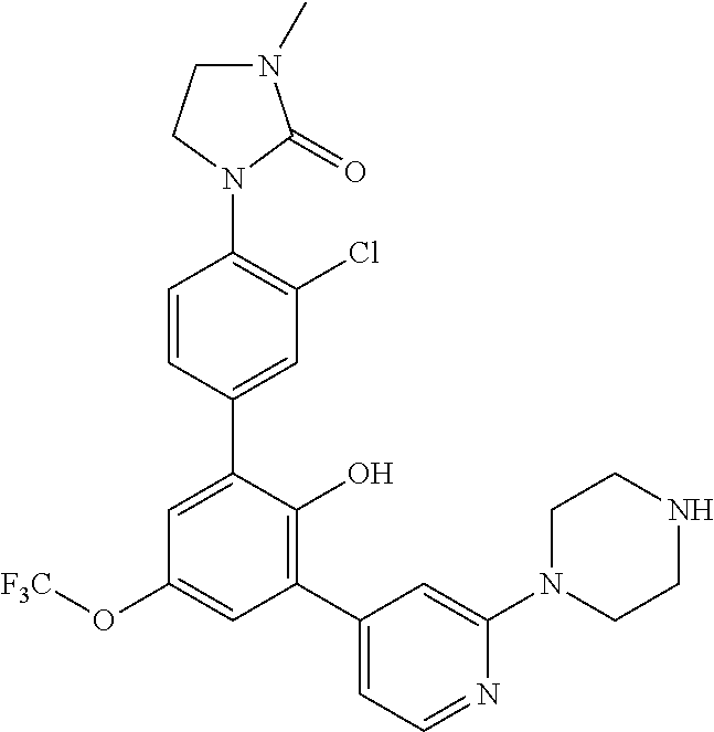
C1(N2C(=O)N(C)CC2)=C(Cl)C=C(C2=CC(O[F3C])=CC(C3=CC=NC(N4CCNCC4)=C3)=C2O)C=C1
